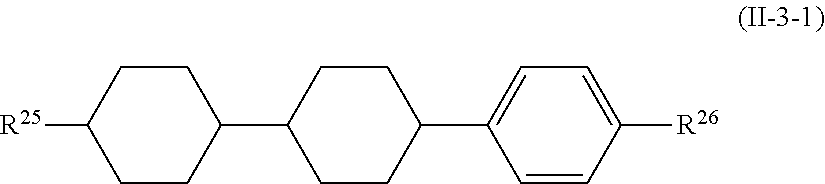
C1CC([R25])CCC1C1CCC(C2=CC=C([R26])C=C2)CC1
